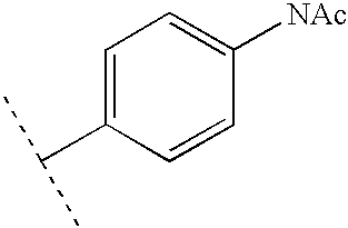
C1=C(C(C)C)C=CC([NAc])=C1
